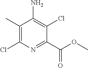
C1(C)=C(Cl)N=C(C(OC)=O)C(Cl)=C1N
